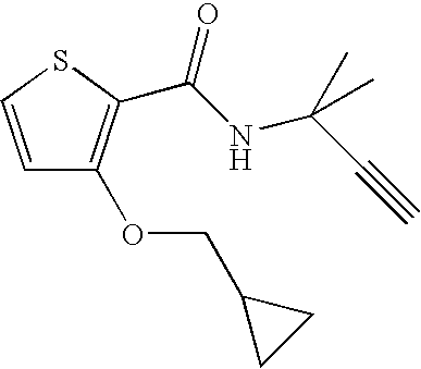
C1=CSC(C(NC(C#C)(C)C)=O)=C1OCC1CC1
